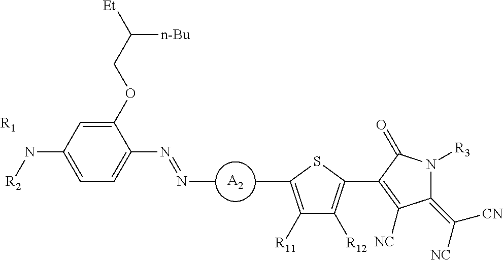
C1(N[R2])=CC=C(N=NC)C(OCC([Et])[n-Bu])=C1.[A2].[R1].CC1=C([R11])C([R12])=C(C2=C([NC])C(=C([NC])[CN])N([R3])C2=O)S1
